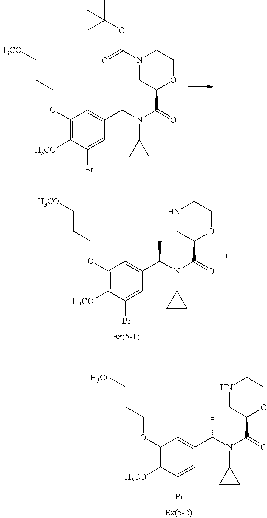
C1(OCCC[H3CO])=C([H3CO])C(Br)=CC(C(N(C(=O)C2OCCNC2)C2CC2)C)=C1.C1(OCCC[H3CO])=C([H3CO])C(Br)=CC(C(N(C(=O)C2OCCN(C(=O)OC(C)(C)C)C2)C2CC2)C)=C1.C1(OCCC[H3CO])=C([H3CO])C(Br)=CC(C(N(C(=O)C2OCCNC2)C2CC2)C)=C1
